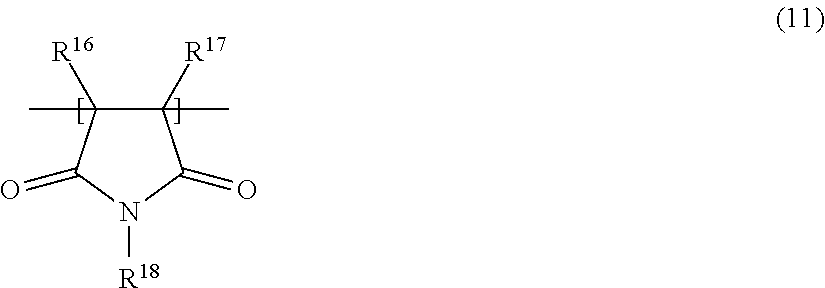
C1([R17])(C)C([R16])(C)C(=O)N([R18])C1=O
